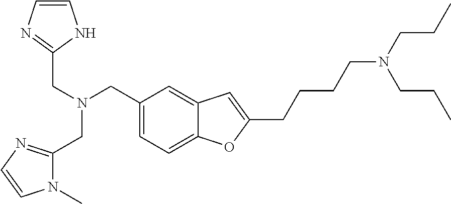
C(N(CC1=CC=C2C(=C1)C=C(CCCCN(CCC)CCC)O2)CC1=NC=CN1)C1=NC=CN1C
